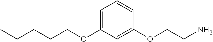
C1=C(OCCCCC)C=C(OCCN)C=C1
